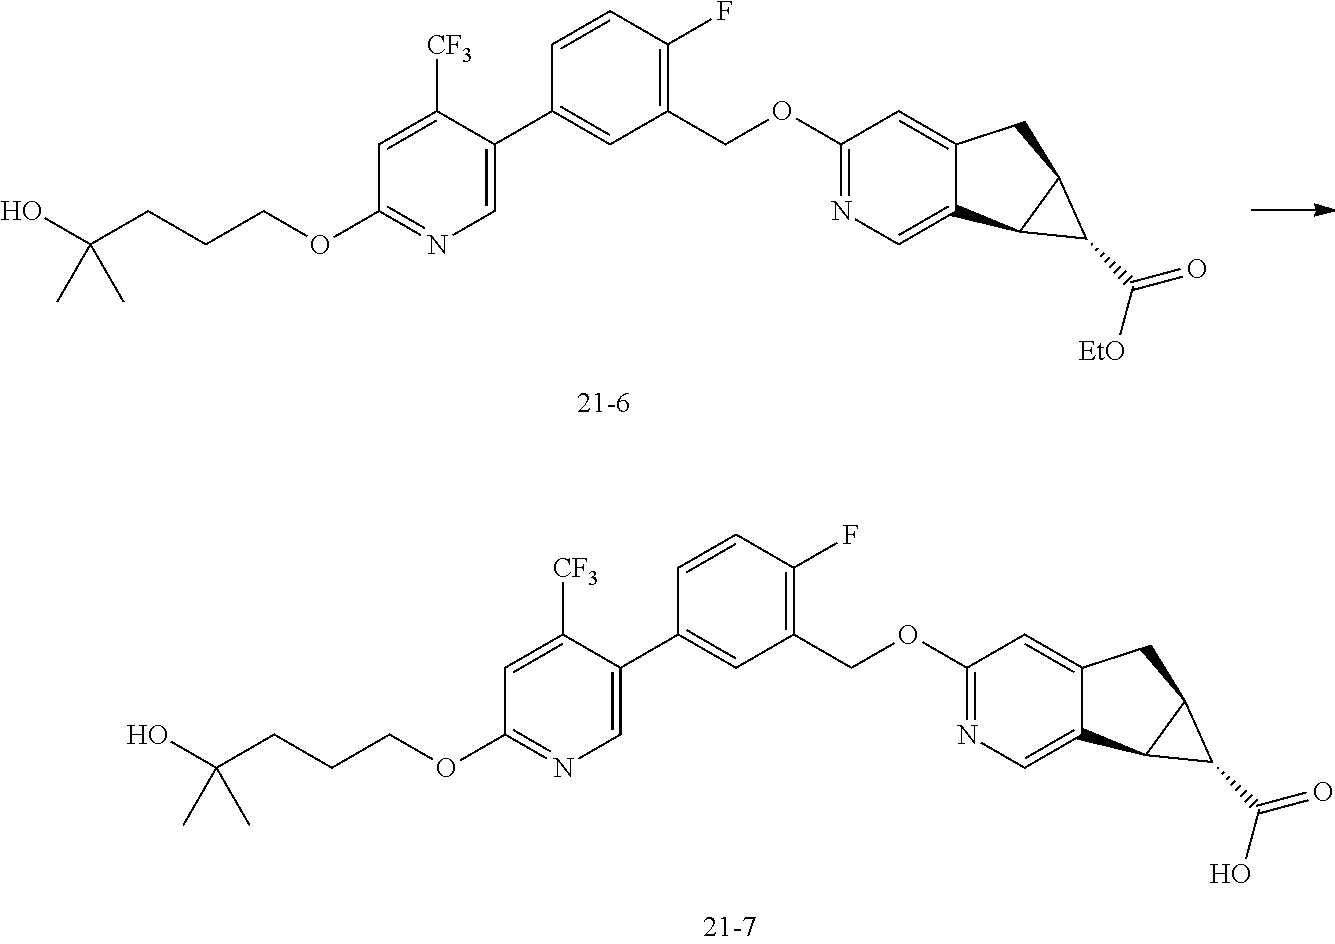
C1(OCCCC(O)(C)C)=NC=C(C2=CC(COC3=NC=C4C(=C3)CC3C4C3C(=O)O)=C(F)C=C2)C([CF3])=C1.C1(OCCCC(O)(C)C)=NC=C(C2=CC(COC3=NC=C4C(=C3)CC3C4C3C(=O)[EtO])=C(F)C=C2)C([CF3])=C1
